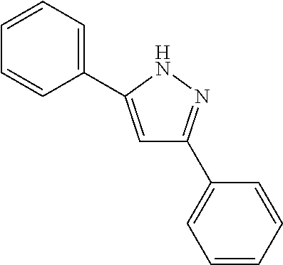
C1=C(C2=CC=CC=C2)NN=C1C1=CC=CC=C1
